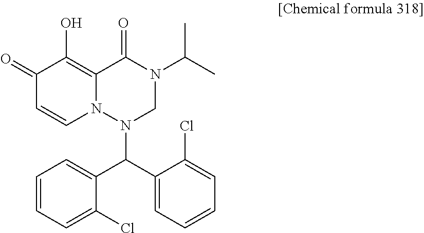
C1(C(N2CN(C(C)C)C(=O)C3=C(O)C(=O)C=CN23)C2=CC=CC=C2Cl)=CC=CC=C1Cl
